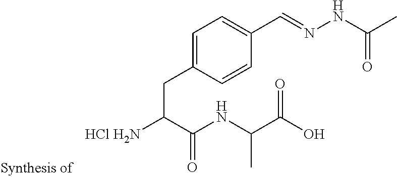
C1=C(CC([HCl H2N])C(NC(C(O)=O)C)=O)C=CC(C=NNC(C)=O)=C1
